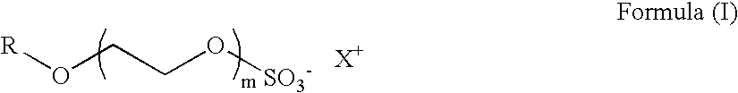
[R]OCCO[SO3-]
